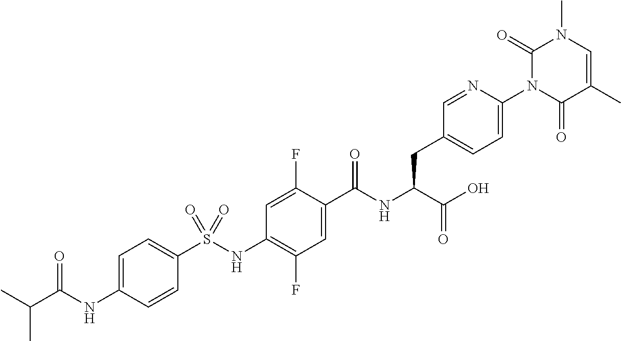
C1=CC(NC(C(C)C)=O)=CC=C1S(NC1=C(F)C=C(C(NC(C(O)=O)CC2=CC=C(N3C(=O)C(C)=CN(C)C3=O)N=C2)=O)C(F)=C1)(=O)=O
